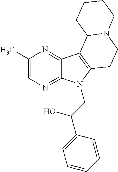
C1(C)=CN=C2C(=N1)C1=C(N2CC(C2=CC=CC=C2)O)CCN2C1CCCC2
